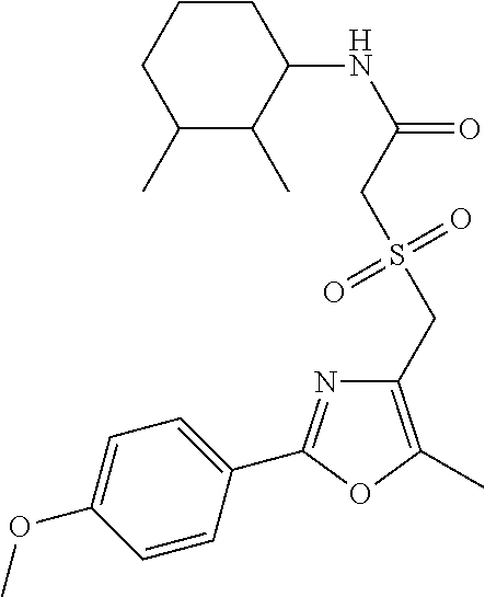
C1(C)C(C)C(NC(=O)CS(CC2=C(C)OC(C3=CC=C(OC)C=C3)=N2)(=O)=O)CCC1
